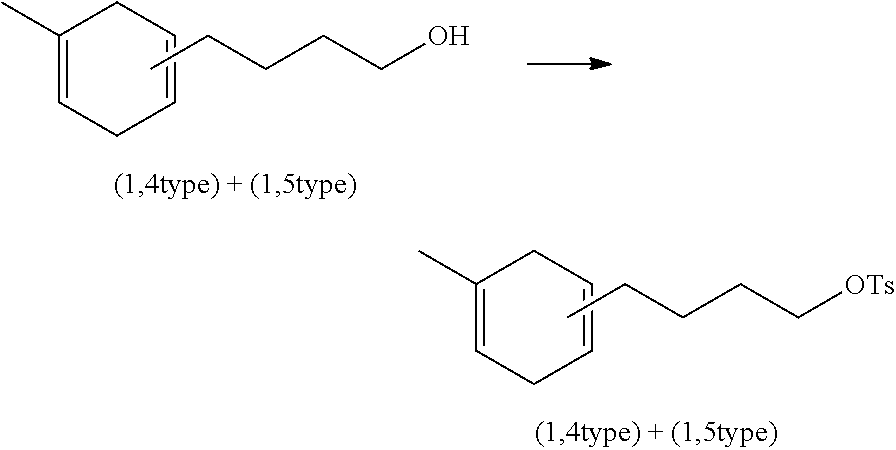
C1(C)=CCC=CC1.CCCCC[OTs].C1(C)=CCC=CC1.CCCCCO
